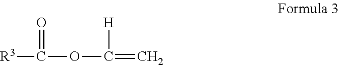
[R3]C(OC(=C)[H])=O
